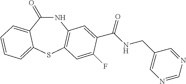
N1C(=O)C2=CC=CC=C2SC2=C1C=C(C(NCC1=CN=CN=C1)=O)C(F)=C2
